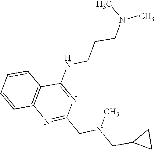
C1=CC2=C(C=C1)C(NCCCN(C)C)=NC(CN(CC1CC1)C)=N2
